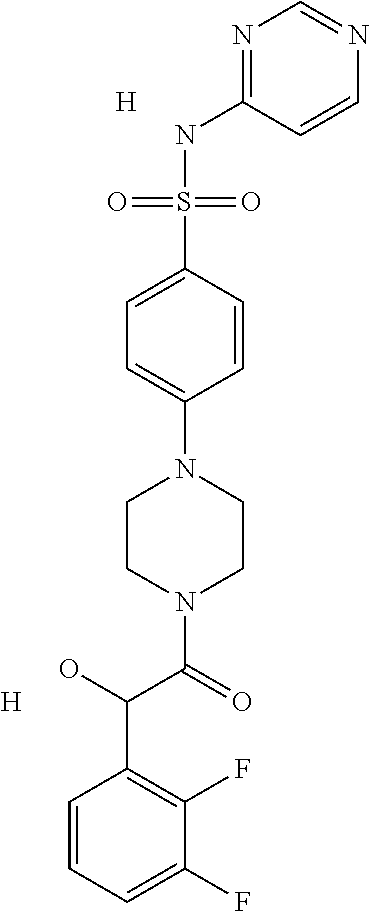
N1=C(NS(C2=CC=C(N3CCN(C(C(C4=C(F)C(F)=CC=C4)O)=O)CC3)C=C2)(=O)=O)C=CN=C1.[H].[H]
